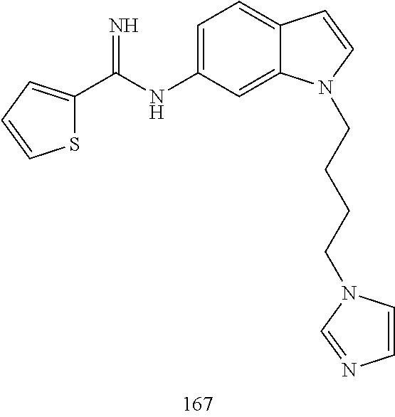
C1=C(NC(C2=CC=CS2)=N)C=C2C(=C1)C=CN2CCCCN1C=CN=C1
